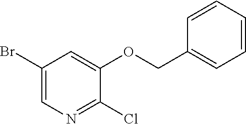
C1(Br)=CN=C(Cl)C(OCC2=CC=CC=C2)=C1
